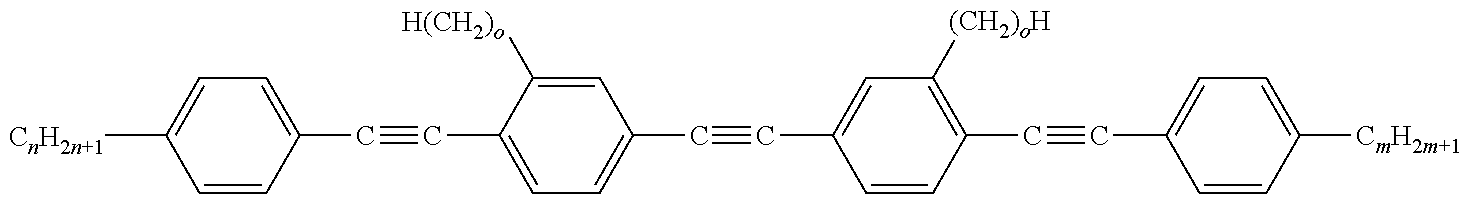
C1=CC(C#CC2=CC=C(C#CC3=CC([(CH2)oH])=C(C#CC4=CC=C([CmH2m+1])C=C4)C=C3)C=C2[H(CH2)o])=CC=C1[CnH2n+1]
